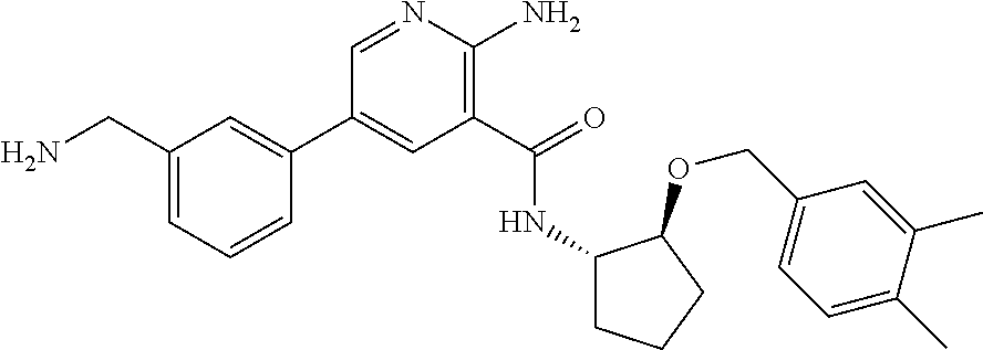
C1(C2=CC(CN)=CC=C2)=CC(C(=O)NC2CCCC2OCC2=CC=C(C)C(C)=C2)=C(N)N=C1
